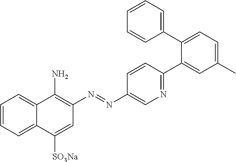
C1=CC=C2C(=C1)C(N)=C(N=NC1=CN=C(C3=CC(C)=CC=C3C3=CC=CC=C3)C=C1)C=C2[SO3Na]
